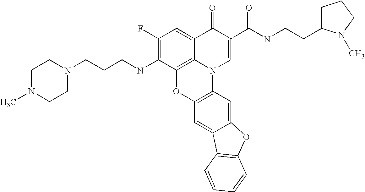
C1(F)=C(NCCCN2CCN(C)CC2)C2=C3C(=C1)C(=O)C(C(NCCC1CCCN1C)=O)=CN3C1=C(O2)C=C2C(=C1)OC1=C2C=CC=C1
